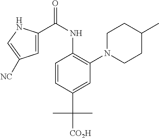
C1=CC(C([CO2H])(C)C)=CC(N2CCC(C)CC2)=C1NC(C1=CC([NC])=CN1)=O
